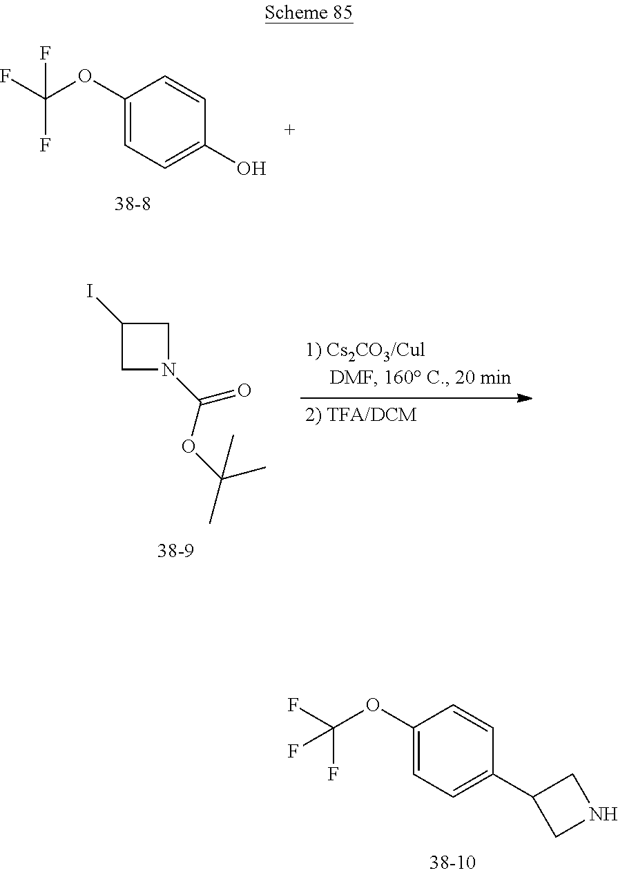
C1(OC(F)(F)F)=CC=C(C2CNC2)C=C1.C1(OC(F)(F)F)=CC=C(O)C=C1.C1C(I)CN1C(OC(C)(C)C)=O
